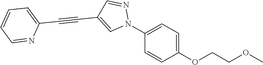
C1(N2N=CC(C#CC3=CC=CC=N3)=C2)=CC=C(OCCOC)C=C1
